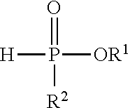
[H]P([OR1])([R2])=O
